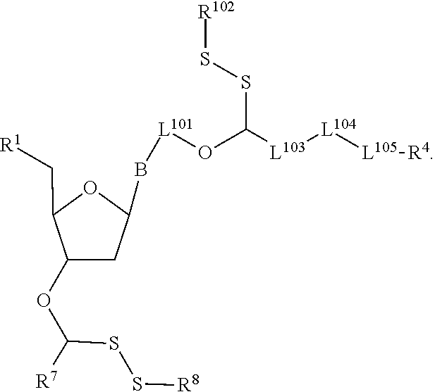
O(C(SS[R8])[R7])C1CC(B[L101]OC([L103][L104][L105][R4])SS[R102])OC1C[R1]
